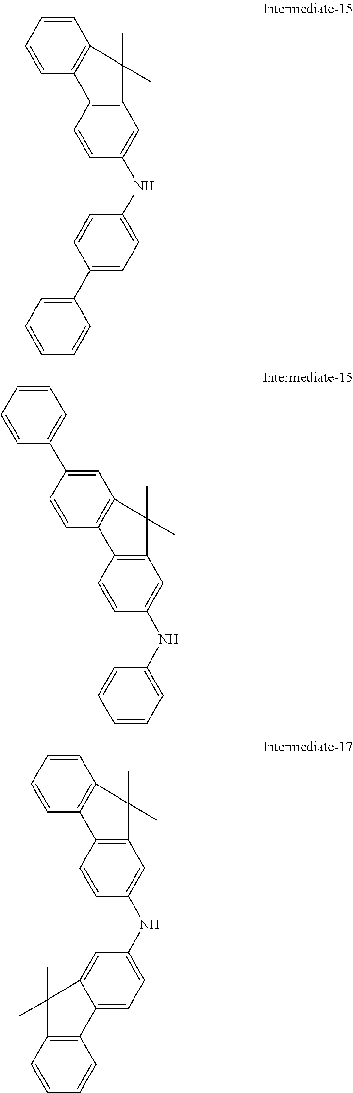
C1=C(NC2=CC=C(C3=CC=CC=C3)C=C2)C=CC2=C1C(C)(C)C1=C2C=CC=C1.C1=C(NC2=CC=CC=C2)C=CC2=C1C(C)(C)C1=C2C=CC(C2=CC=CC=C2)=C1.C1=C(NC2=CC=C3C4=C(C=CC=C4)C(C)(C)C3=C2)C=CC2=C1C(C)(C)C1=C2C=CC=C1
